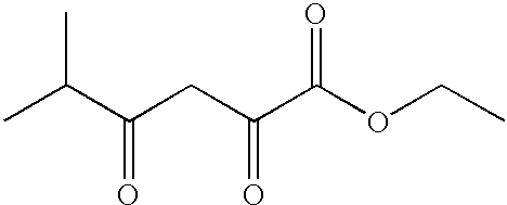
CC(C(CC(C(OCC)=O)=O)=O)C
